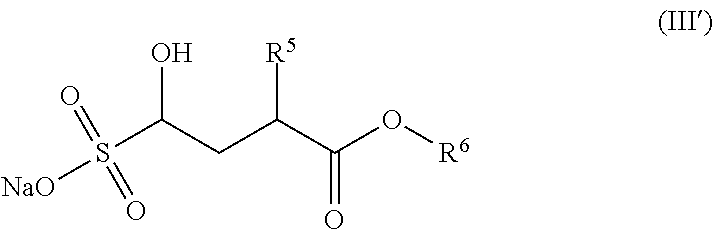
S(C(CC(C(O[R6])=O)[R5])O)(=O)(=O)[NaO]
